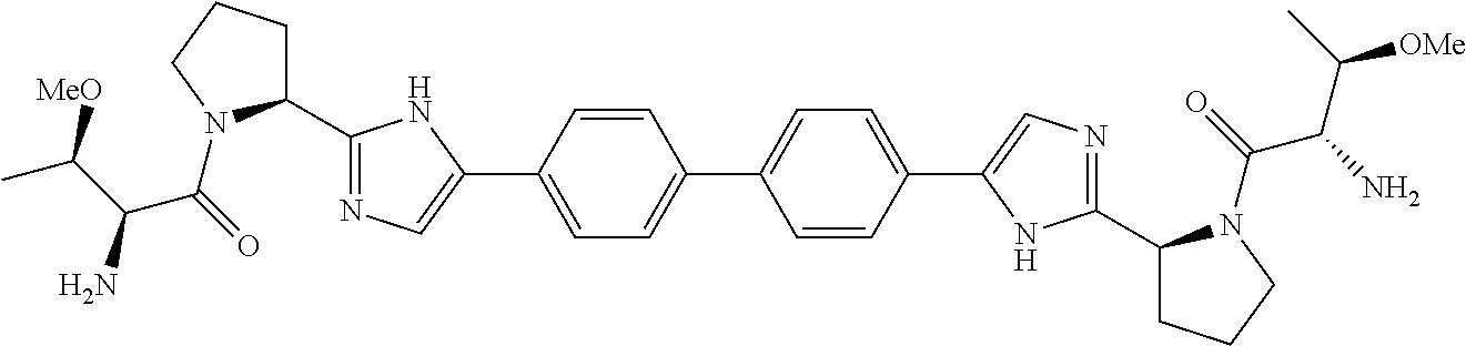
C1(C2=NC=C(C3=CC=C(C4=CC=C(C5=CN=C(C6CCCN6C(C(N)C(C)[OMe])=O)N5)C=C4)C=C3)N2)CCCN1C(=O)C(C(C)[MeO])N
